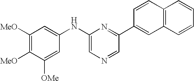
C1([MeO])=C([MeO])C([OMe])=CC(NC2=CN=CC(C3=CC4=C(C=C3)C=CC=C4)=N2)=C1
